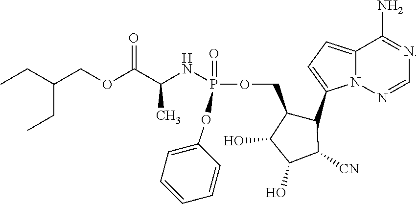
C12=CC=C(C3C(COP(=O)(NC(C(OCC(CC)CC)=O)C)OC4=CC=CC=C4)C(O)C(O)C3[CN])N1N=CN=C2N
